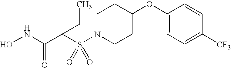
ONC(C(S(N1CCC(OC2=CC=C([CF3])C=C2)CC1)(=O)=O)CC)=O
